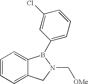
C1=CC=C2C(=C1)B(C1=CC=CC(Cl)=C1)N(C[OMe])C2
